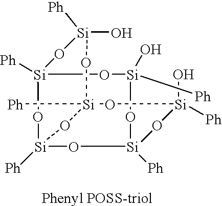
[Si]12([Ph])O[Si]([Ph])(O)O[Si]3([Ph])O[Si]([Ph])(O1)O[Si]([Ph])(O[Si]([Ph])(O)O2)O[Si](O)([Ph])O3
